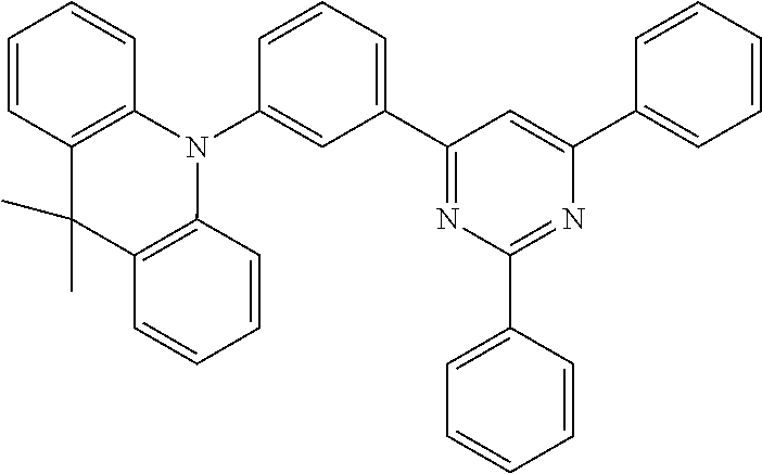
C1(C2=NC(C3=CC=CC=C3)=NC(C3=CC=CC=C3)=C2)=CC=CC(N2C3=C(C(C)(C)C4=C2C=CC=C4)C=CC=C3)=C1
